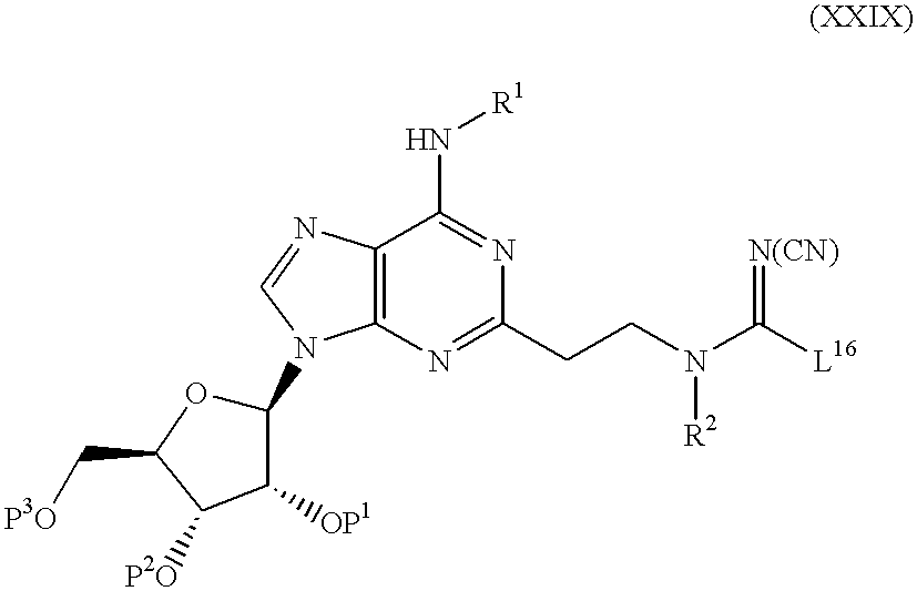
C12=C(N=C(CCN([R2])C([L16])=[N(CN)])N=C1N[R1])N(C1OC(C[P3O])C([P2O])C1[OP1])C=N2
